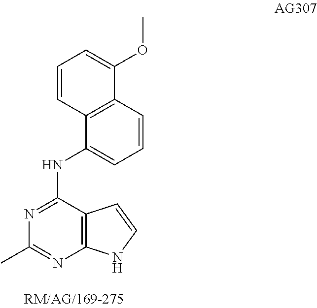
C1=CC2=C(C(NC3=NC(C)=NC4=C3C=CN4)=C1)C=CC=C2OC
